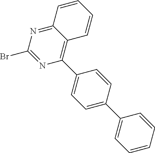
N1=C2C(=C(C3=CC=C(C4=CC=CC=C4)C=C3)N=C1Br)C=CC=C2
